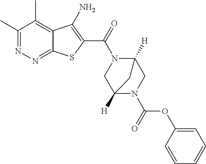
C1(C)=NN=C2C(=C1C)C(N)=C(C(=O)N1C3([H])CN(C(=O)OC4=CC=CC=C4)C([H])(C1)C3)S2
